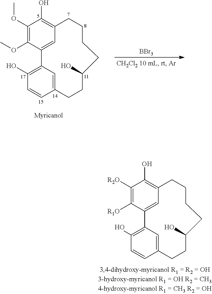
C1([R2O])=C([R1O])C2=CC(=C1O)CCCCC(O)CCC1=CC2=C(O)C=C1.C1(OC)=C(OC)C2=CC(=C1O)CCCCC(O)CCC1=CC2=C(O)C=C1.[BBr3]
